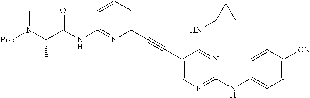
N1=C(NC(C(N([Boc])C)C)=O)C=CC=C1C#CC1=CN=C(NC2=CC=C([CN])C=C2)N=C1NC1CC1
